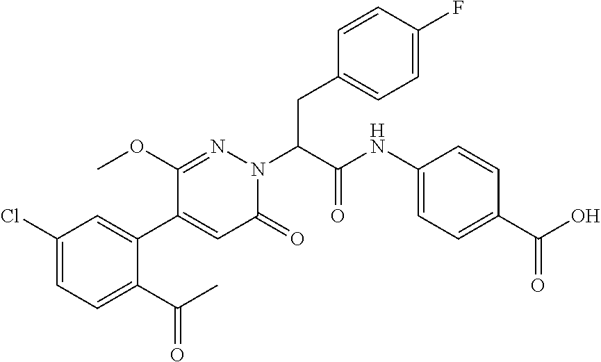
C1(Cl)=CC=C(C(C)=O)C(C2=CC(=O)N(C(C(=O)NC3=CC=C(C(=O)O)C=C3)CC3=CC=C(F)C=C3)N=C2OC)=C1
